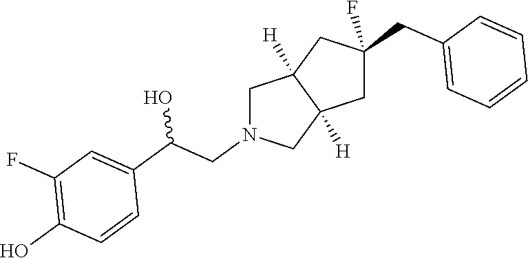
C1N(CC(C2=CC(F)=C(O)C=C2)O)CC2([H])C1([H])CC(CC1=CC=CC=C1)(F)C2
